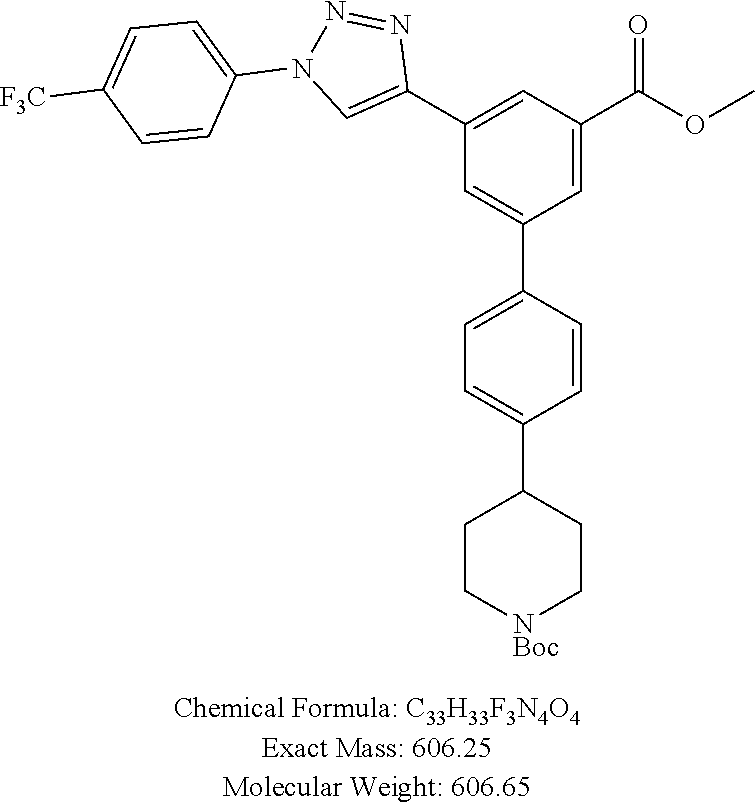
N1=NN(C2=CC=C([F3C])C=C2)C=C1C1=CC(C(=O)OC)=CC(C2=CC=C(C3CC[NBoc]CC3)C=C2)=C1
